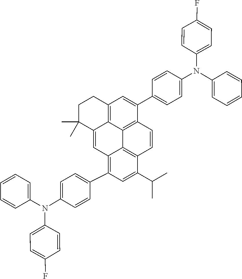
C1(C2=CC=C(N(C3=CC=C(F)C=C3)C3=CC=CC=C3)C=C2)=CC2=C3C4=C1C=CC1=C4C(=C(C4=CC=C(N(C5=CC=C(F)C=C5)C5=CC=CC=C5)C=C4)C=C1C(C)C)C=C3C(C)(C)CC2
